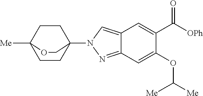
C1CC2(N3N=C4C(=C3)C=C(C([OPh])=O)C(OC([Me])[Me])=C4)CCC1([Me])OC2
